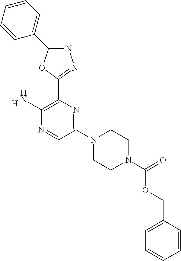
C1=CC=CC(C2=NN=C(C3=C(N)N=CC(N4CCN(C(OCC5=CC=CC=C5)=O)CC4)=N3)O2)=C1.[H]
